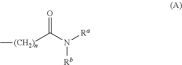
[(CH2)n](C(N([Ra])[Rb])=O)C
